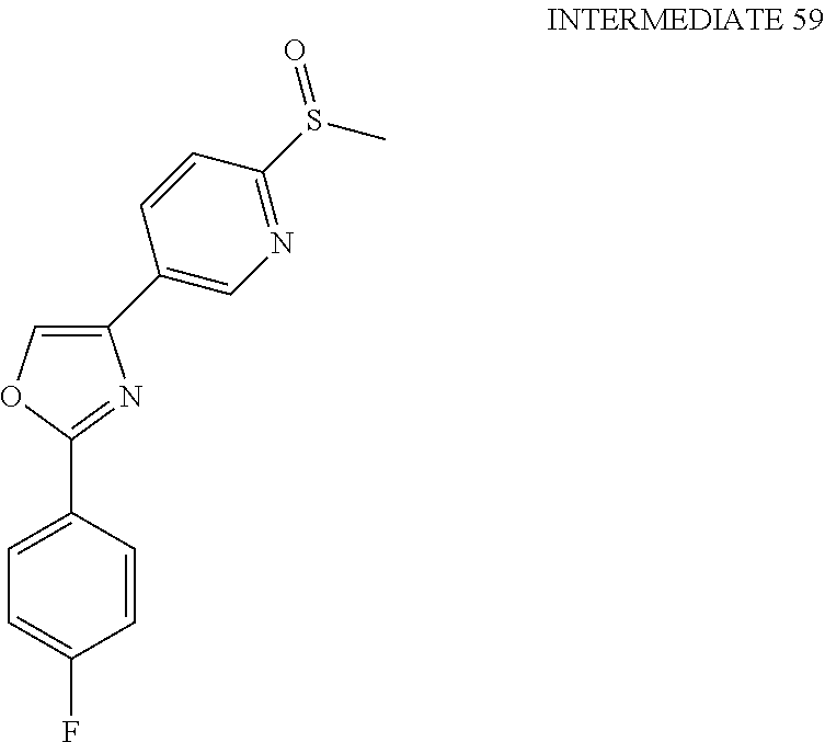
C1(C2=COC(C3=CC=C(F)C=C3)=N2)=CN=C(S(C)=O)C=C1
